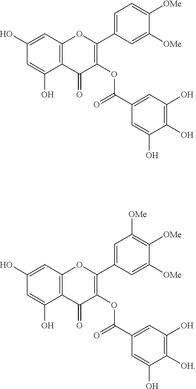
C1(O)=CC2=C(C(O)=C1)C(=O)C(OC(C1=CC(O)=C(O)C(O)=C1)=O)=C(C1=CC=C([OMe])C([OMe])=C1)O2.C1(O)=CC2=C(C(O)=C1)C(=O)C(OC(C1=CC(O)=C([OH])C(O)=C1)=O)=C(C1=CC([OMe])=C([OMe])C([OMe])=C1)O2
